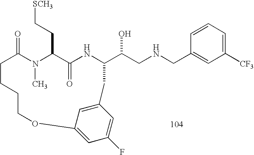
C1=CC=C([CF3])C=C1CNCC(O)C1NC(=O)C(CC[SCH3])N(C)C(=O)CCCCOC2=CC(F)=CC(=C2)C1
